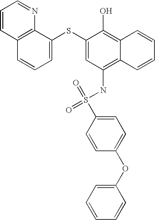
C1=CC2=C(N=C1)C(SC1=CC(NS(=O)(C3=CC=C(OC4=CC=CC=C4)C=C3)=O)=C3C(=C1O)C=CC=C3)=CC=C2
